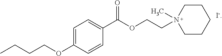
CCCCOC1=CC=C(C(OCCN2(C)CCCCC2)=O)C=C1.[I-]
